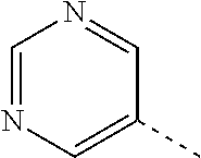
C1=NC=C(C)C=N1
